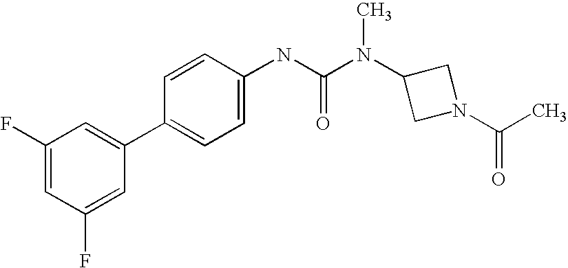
C1(F)=CC(F)=CC(C2=CC=C(NC(N(C3CN(C(C)=O)C3)C)=O)C=C2)=C1
